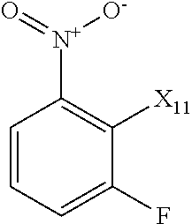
C1=CC=C(F)C([X11])=C1[N+](=O)[O-]
